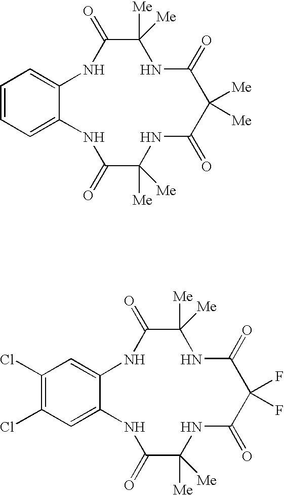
C1=CC=C2C(=C1)NC(=O)C([Me])([Me])NC(=O)C([Me])([Me])C(=O)NC([Me])([Me])C(=O)N2.C1(Cl)=C(Cl)C=C2C(=C1)NC(=O)C([Me])([Me])NC(=O)C(F)(F)C(=O)NC([Me])([Me])C(=O)N2
